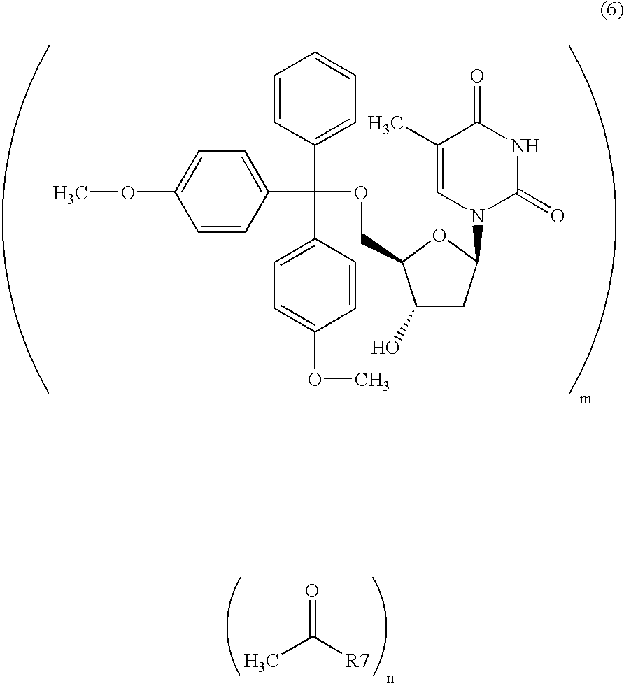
COC1=CC=C(C(C2=CC=CC=C2)(C2=CC=C(OC)C=C2)OCC2C(O)CC(N3C(=O)NC(=O)C(C)=C3)O2)C=C1.CC(=O)[R7]
